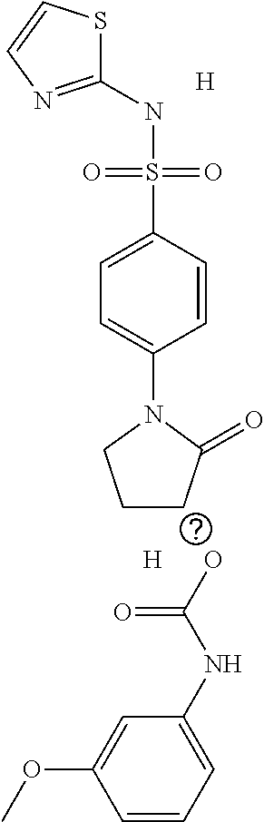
C1(NS(C2=CC=C(N3CCCC3=O)C=C2)(=O)=O)=NC=CS1.[H].[H].OC(=O)NC1=CC=CC(OC)=C1
